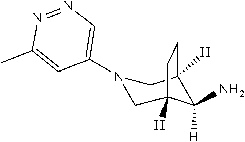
N1(C2=CN=NC(C)=C2)CC2([H])C([H])(N)C([H])(C1)CC2
